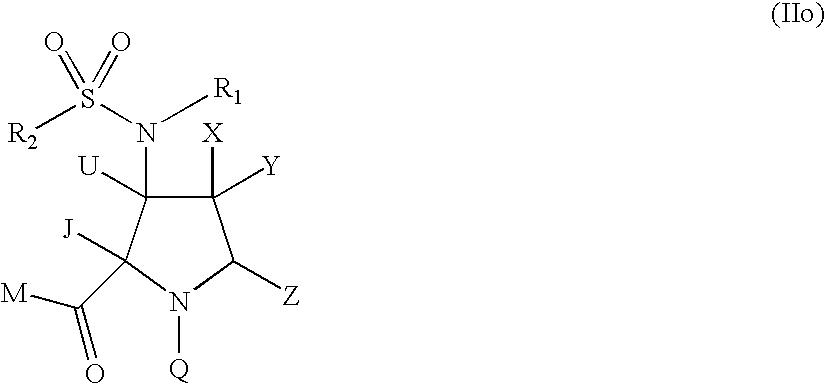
C1([X])([Y])C(N(S(=O)([R2])=O)[R1])([U])C([J])(C([M])=O)N([Q])C1[Z]
